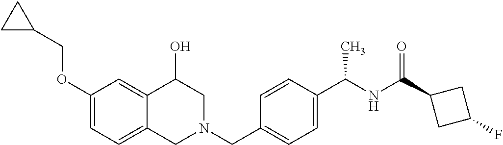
C1(OCC2CC2)=CC=C2C(=C1)C(O)CN(CC1=CC=C(C(NC(=O)C3CC(F)C3)C)C=C1)C2
